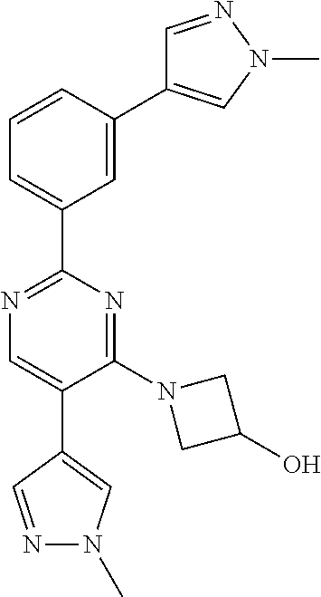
N1=C(C2=CC=CC(C3=CN(C)N=C3)=C2)N=C(N2CC(O)C2)C(C2=CN(C)N=C2)=C1
